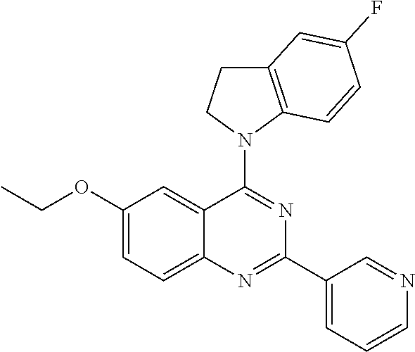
C1(OCC)=CC=C2C(=C1)C(N1CCC3=C1C=CC(F)=C3)=NC(C1=CC=CN=C1)=N2
